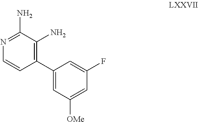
C1(C2=CC([OMe])=CC(F)=C2)=C(N)C(N)=NC=C1
